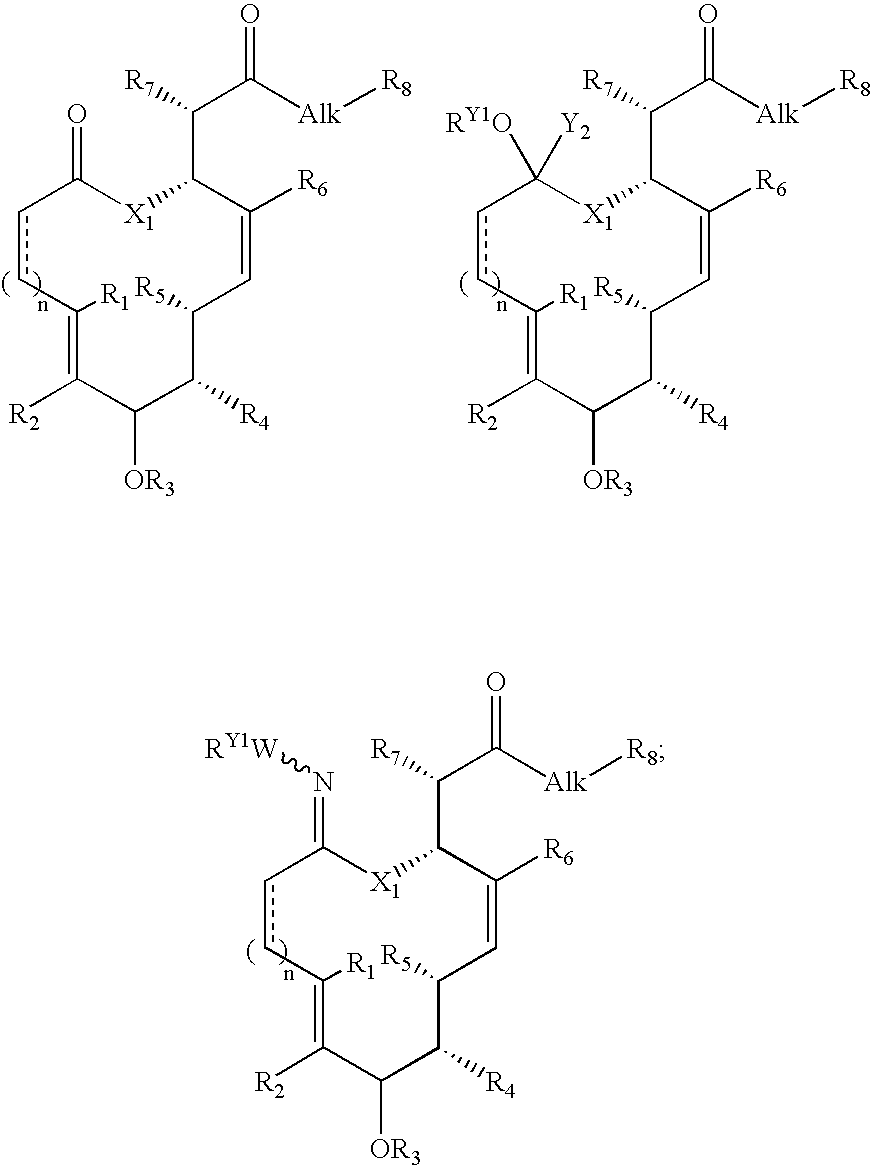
c1cC([R1])=C([R2])C([OR3])C([R4])C([R5])C=C([R6])C(C(C([Alk][R8])=O)[R7])[X1]C1=O.c1cC([R1])=C([R2])C([OR3])C([R4])C([R5])C=C([R6])C(C(C([Alk][R8])=O)[R7])[X1]C1([RY1O])[Y2].c1cC([R1])=C([R2])C([OR3])C([R4])C([R5])C=C([R6])C(C(C([Alk][R8])=O)[R7])[X1]C1=N[RY1W]
